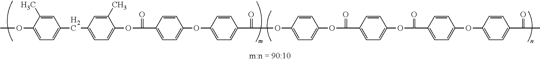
COC1=CC=C(CC2=CC=C(OC(=O)C3=CC=C(OC4=CC=C(C(=O)OC5=CC=C(OC(=O)C6=CC=C(OC(=O)C7=CC=C(OC8=CC=C(C(=O)C)C=C8)C=C7)C=C6)C=C5)C=C4)C=C3)C(C)=C2)C=C1C
